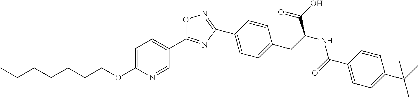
C1=CC(C2=NOC(C3=CC=C(OCCCCCCC)N=C3)=N2)=CC=C1CC(NC(C1=CC=C(C(C)(C)C)C=C1)=O)C(O)=O
